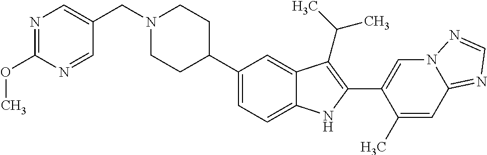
N1(CC2=CN=C(OC)N=C2)CCC(C2=CC=C3C(=C2)C(C(C)C)=C(C2=CN4C(=NC=N4)C=C2C)N3)CC1
